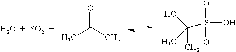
O.[SO2].O=C(C)C.O=S(O)(=O)C(O)(C)C
